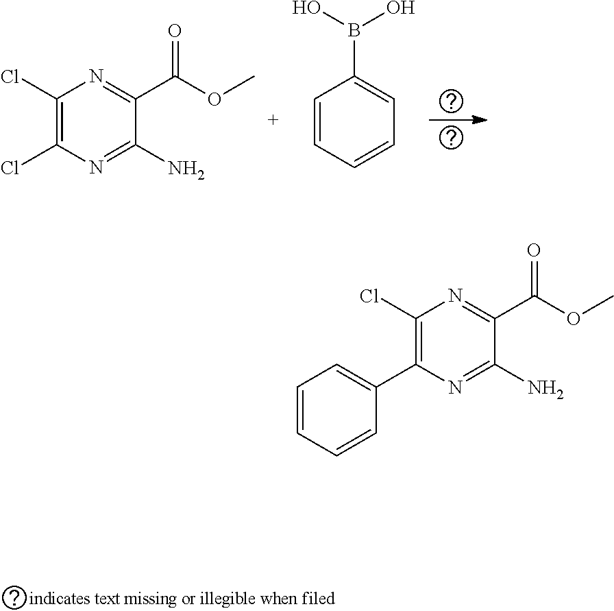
C1(Cl)=C(Cl)N=C(N)C(C(OC)=O)=N1.C1=CC=CC=C1B(O)O.C1(Cl)=C(C2=CC=CC=C2)N=C(N)C(C(OC)=O)=N1
